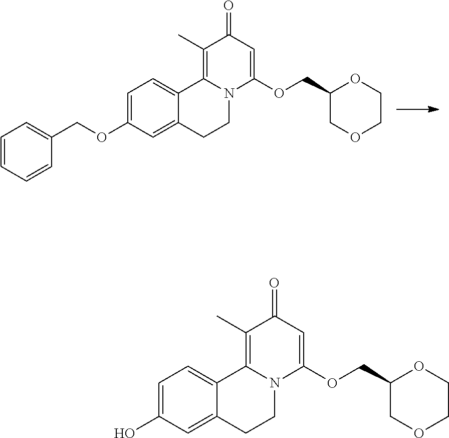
C1=CC=CC(COC2=CC=C3C(=C2)CCN2C3=C(C)C(=O)C=C2OCC2OCCOC2)=C1.OC1=CC=C2C(=C1)CCN1C2=C(C)C(=O)C=C1OCC1OCCOC1
